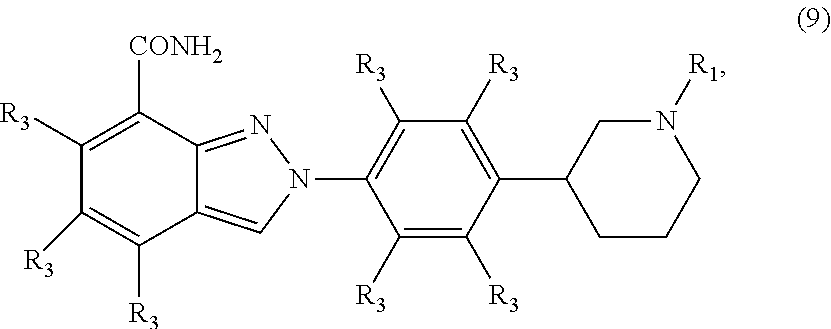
N1(C2=C([R3])C([R3])=C(C3CCCN([R1])C3)C([R3])=C2[R3])N=C2C(=C1)C([R3])=C([R3])C([R3])=C2[CONH2]
